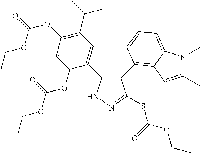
N1N=C(SC(OCC)=O)C(C2=C3C(=CC=C2)N(C)C(C)=C3)=C1C1=CC(C(C)C)=C(OC(=O)OCC)C=C1OC(=O)OCC
